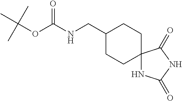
C(NC(OC(C)(C)C)=O)C1CCC2(CC1)NC(=O)NC2=O
